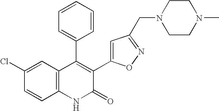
C1(Cl)=CC2=C(C=C1)NC(=O)C(C1=CC(CN3CCN(C)CC3)=NO1)=C2C1=CC=CC=C1
